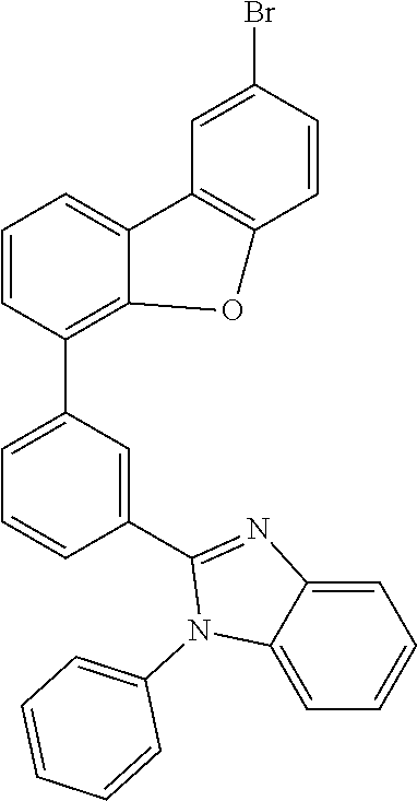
C1=C(Br)C=CC2=C1C1=CC=CC(C3=CC=CC(C4=NC5=CC=CC=C5N4C4=CC=CC=C4)=C3)=C1O2
